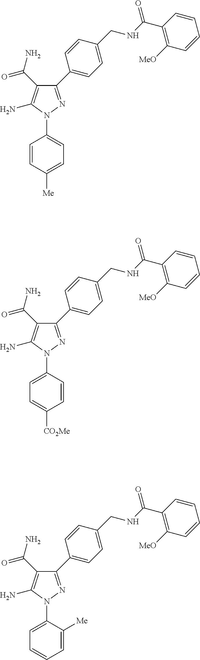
N1(C2=CC=C([CO2Me])C=C2)N=C(C2=CC=C(CNC(C3=C([MeO])C=CC=C3)=O)C=C2)C(C(N)=O)=C1N.N1(C2=CC=C([Me])C=C2)N=C(C2=CC=C(CNC(C3=C([MeO])C=CC=C3)=O)C=C2)C(C(N)=O)=C1N.N1(C2=CC=CC=C2[Me])N=C(C2=CC=C(CNC(C3=C([MeO])C=CC=C3)=O)C=C2)C(C(N)=O)=C1N
